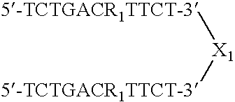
[X1]([5-TCTGACR1TTCT-3])[5-TCTGACR1TTCT-3]
